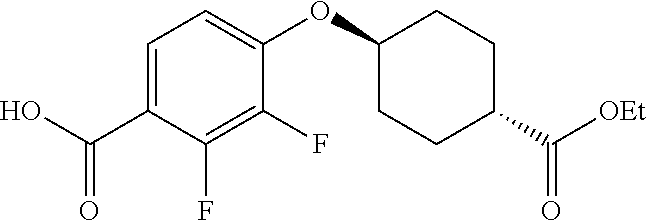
C1=C(C(O)=O)C(F)=C(F)C(OC2CCC(C([OEt])=O)CC2)=C1
